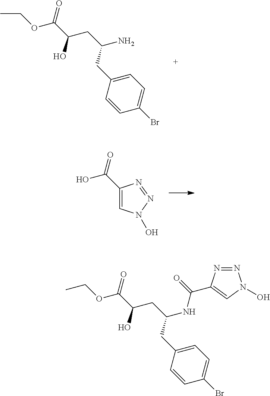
CCOC(C(CC(N)CC1=CC=C(Br)C=C1)O)=O.C1(C(=O)O)=CN(O)N=N1.CCOC(C(CC(NC(=O)C1=CN(O)N=N1)CC1=CC=C(Br)C=C1)O)=O
